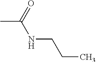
C(NC(=O)C)CC
